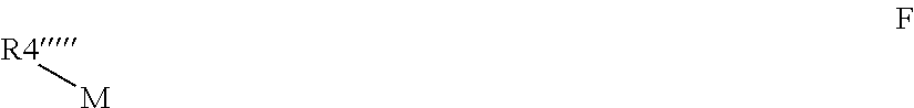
[R4][M]
